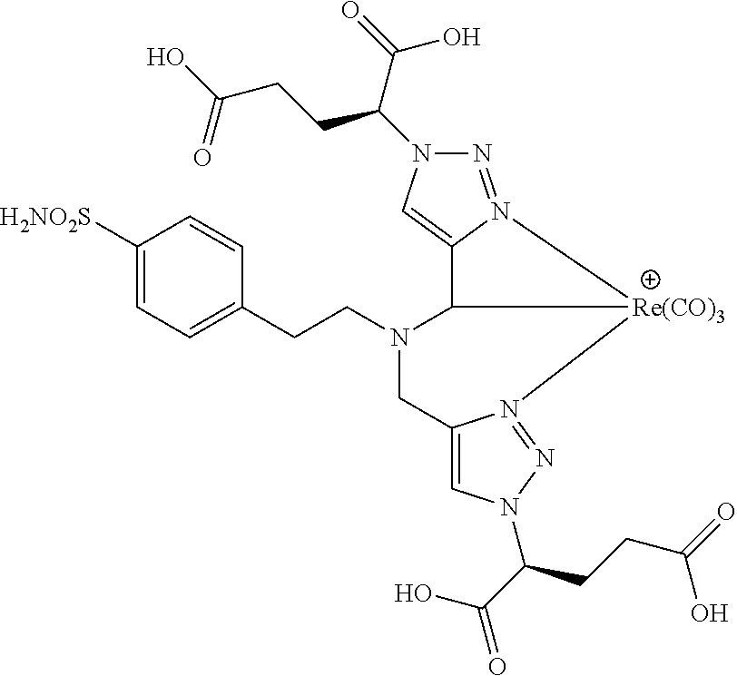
C1([H2NO2S])=CC=C(CCN2CC3=CN(C(C(=O)O)CCC(=O)O)N=N3[Re(CO)3]3C2C2=CN(C(C(=O)O)CCC(O)=O)N=N23)C=C1
